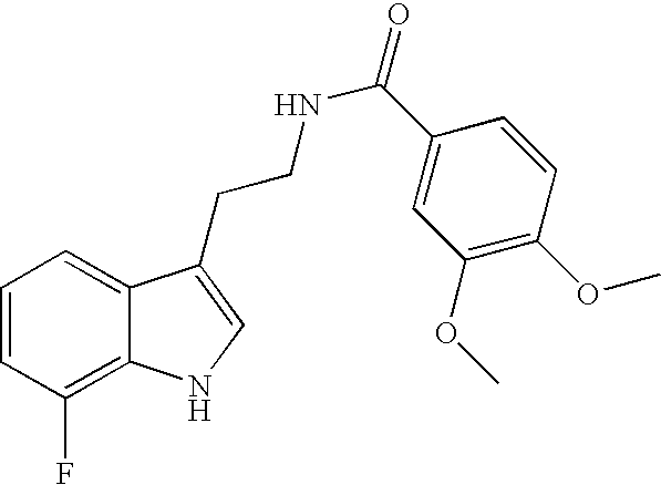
C1=CC(F)=C2C(=C1)C(CCNC(=O)C1=CC(OC)=C(OC)C=C1)=CN2
